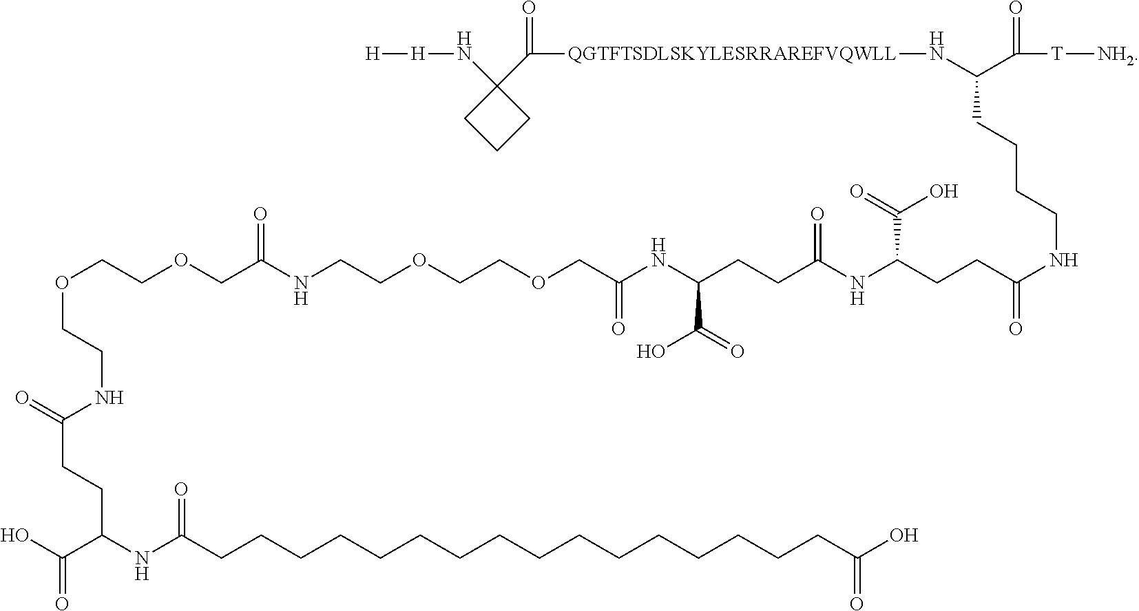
[QGTFTSDLSKYLESRRAREFVQWLL](NC(C(=O)[T][NH2])CCCCNC(=O)CCC(NC(CCC(NC(=O)COCCOCCNC(COCCOCCNC(CCC(NC(CCCCCCCCCCCCCCCCC(O)=O)=O)C(O)=O)=O)=O)C(=O)O)=O)C(O)=O)C(=O)C1(N[H][H])CCC1
